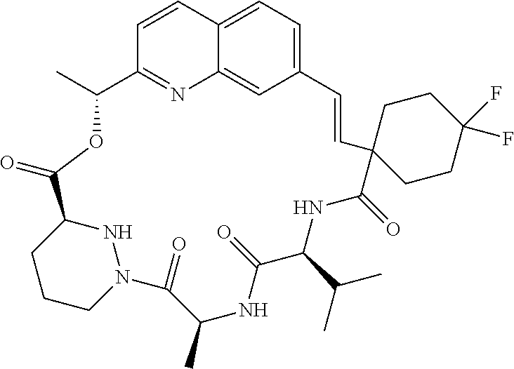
C12=CC=C3C=C1N=C(C=C2)C(C)OC(=O)C1CCCN(N1)C(=O)C(C)NC(=O)C(C(C)C)NC(=O)C1(C=C3)CCC(F)(F)CC1
